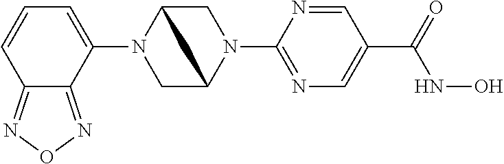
C1C2N(C3=CC=CC4=NON=C34)CC(N1C1=NC=C(C(=O)NO)C=N1)C2
